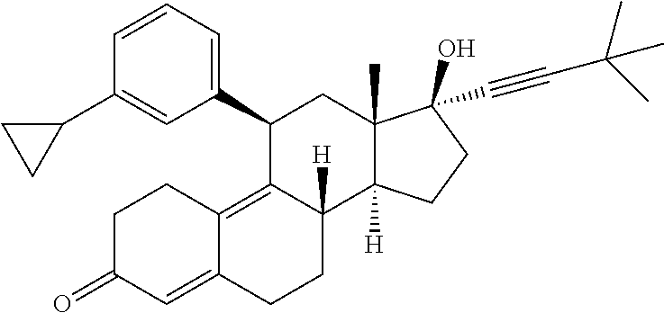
C1(C2=CC=CC(C3CC3)=C2)C2=C3C(=CC(=O)CC3)CCC2([H])C2([H])C(C)(C1)C(C#CC(C)(C)C)(O)CC2
